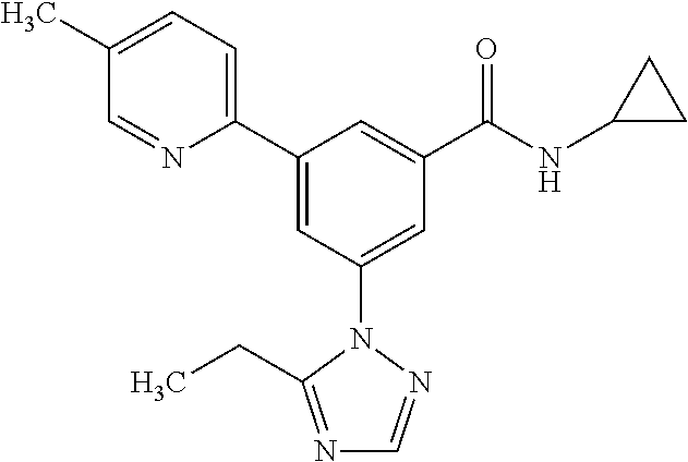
C1(C2=CC(N3N=CN=C3CC)=CC(C(NC3CC3)=O)=C2)=CC=C(C)C=N1
